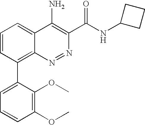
C1=C(C2=C3C(=CC=C2)C(N)=C(C(NC2CCC2)=O)N=N3)C(OC)=C(OC)C=C1
